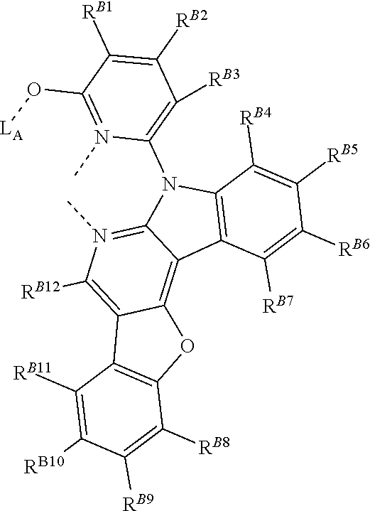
C12=C(C([RB4])=C([RB5])C([RB6])=C1[RB7])N(C1=C([RB3])C([RB2])=C([RB1])C(O[LA])=N1C)C1=N(C)C([RB12])=C3C(=C21)OC1=C3C([RB11])=C([RB10])C([RB9])=C1[RB8]
